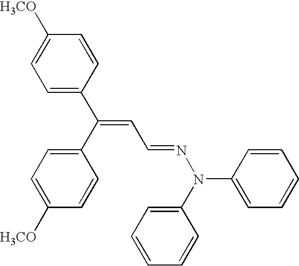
C1=CC([H3CO])=CC=C1C(C1=CC=C([H3CO])C=C1)=CC=NN(C1=CC=CC=C1)C1=CC=CC=C1
